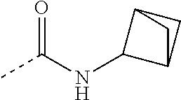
CC(NC1C2CC1C2)=O
